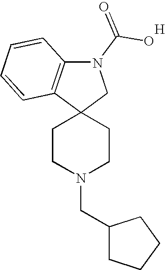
C1CN(CC2CCCC2)CCC12CN(C(O)=O)C1=C2C=CC=C1.[H]
